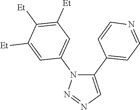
C1(C2=CC=NC=C2)=CN=NN1C1=CC([Et])=C([Et])C([Et])=C1
